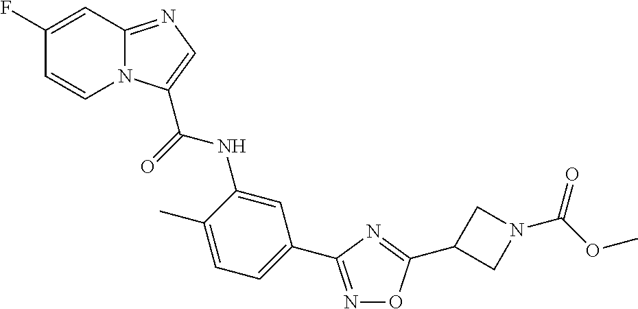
C1(F)=CC2=NC=C(C(=O)NC3=CC(C4=NOC(C5CN(C(OC)=O)C5)=N4)=CC=C3C)N2C=C1
